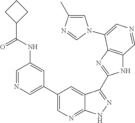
C1(C2=CN=CC(NC(C3CCC3)=O)=C2)=CN=C2C(=C1)C(C1=NC3=C(N1)C=NC=C3N1C=C(C)N=C1)=NN2
